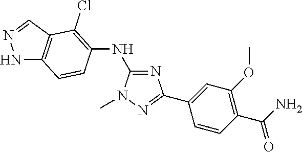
C1(NC2=C(Cl)C3=C(NN=C3)C=C2)=NC(C2=CC(OC)=C(C(=O)N)C=C2)=NN1C
